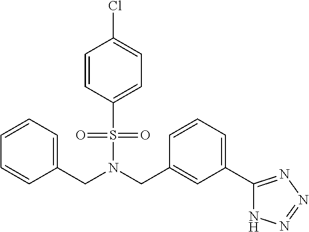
N(S(C1=CC=C(Cl)C=C1)(=O)=O)(CC1=CC(C2=NN=NN2)=CC=C1)CC1=CC=CC=C1
